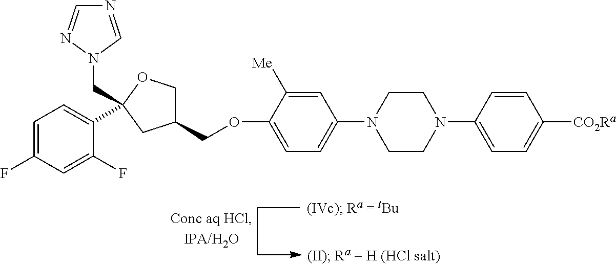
C1CN(C2=CC=C([CO2Ra])C=C2)CCN1C1=CC=C(OCC2CC(C3=CC=C(F)C=C3F)(CN3N=CN=C3)OC2)C([Me])=C1
